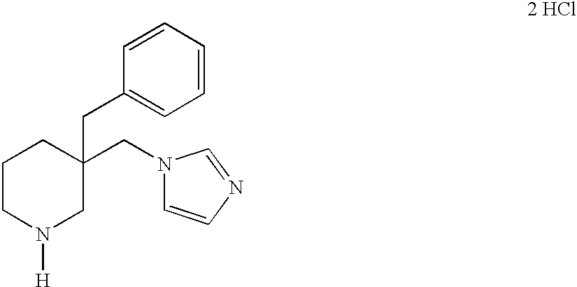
C1CN([H])CC(CN2C=CN=C2)(CC2=CC=CC=C2)C1
